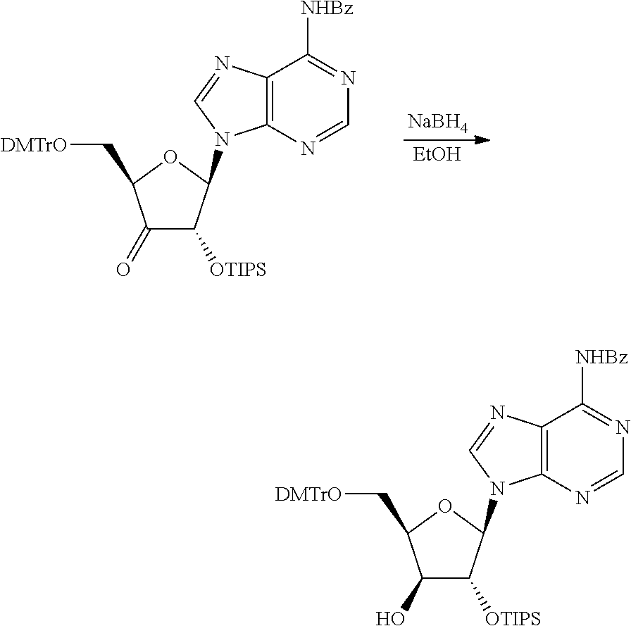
C1(O)C([OTIPS])C(N2C=NC3=C2N=CN=C3[NHBz])OC1C[DMTrO].[NaBH4].[EtOH].C1(=O)C([OTIPS])C(N2C=NC3=C2N=CN=C3[NHBz])OC1C[DMTrO]
